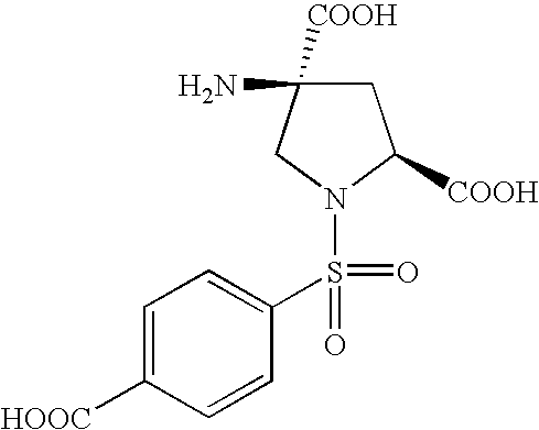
C1C(N)([COOH])CN(S(C2=CC=C([HOOC])C=C2)(=O)=O)C1[COOH]
